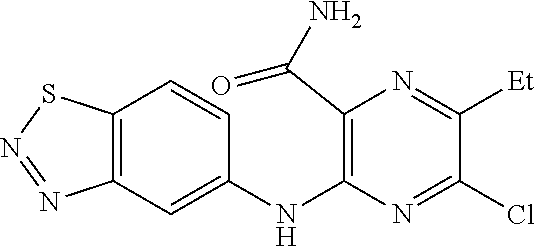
C1(NC2=C(C(N)=O)N=C([Et])C(Cl)=N2)=CC2=C(C=C1)SN=N2
